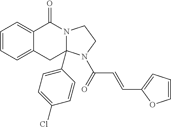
C1=CC=C2C(=C1)C(=O)N1CCN(C(=O)C=CC3=CC=CO3)C1(C1=CC=C(Cl)C=C1)C2
